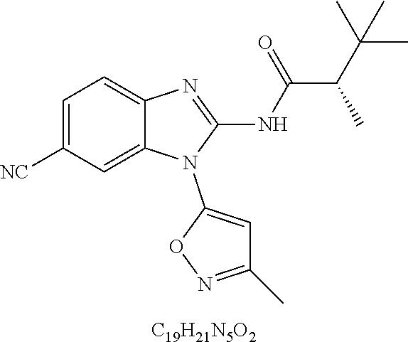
[C19H21N5O2].C1=C([NC])C=C2C(=C1)N=C(NC(C(C(C)(C)C)C)=O)N2C1=CC(C)=NO1
